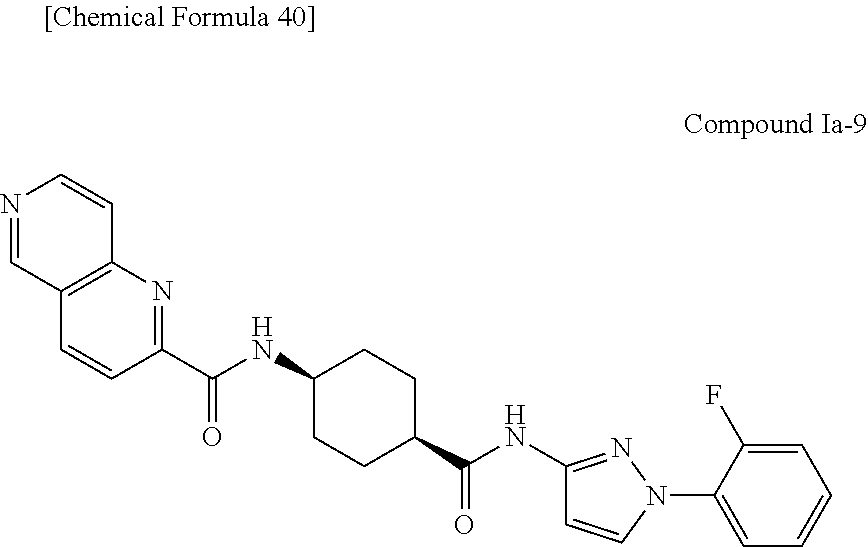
C12=C(N=C(C(NC3CCC(C(NC4=NN(C5=CC=CC=C5F)C=C4)=O)CC3)=O)C=C1)C=CN=C2
